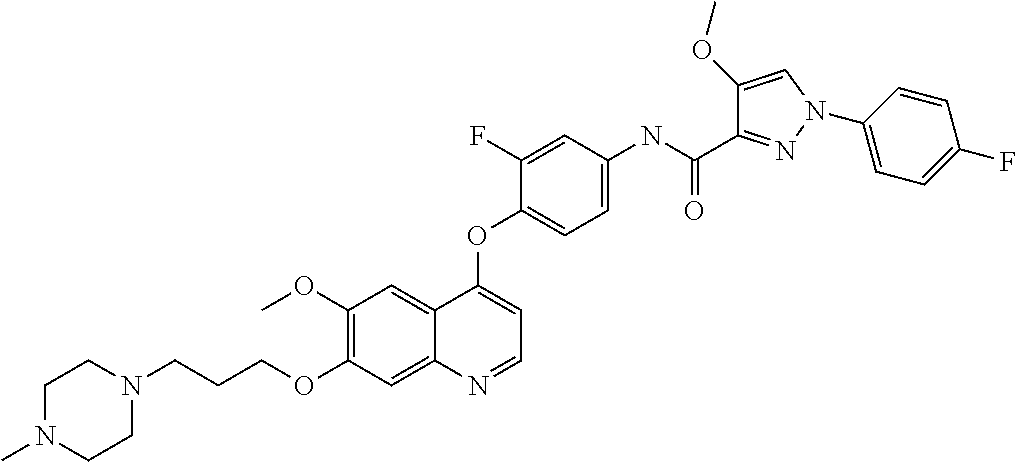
C1(OC)=C(OCCCN2CCN(C)CC2)C=C2C(=C1)C(OC1=CC=C(NC(C3=NN(C4=CC=C(F)C=C4)C=C3OC)=O)C=C1F)=CC=N2
